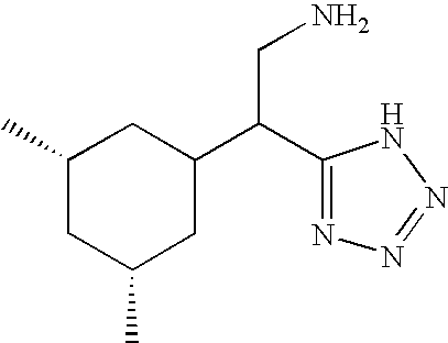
C1(C(C2=NN=NN2)CN)CC(C)CC(C)C1
